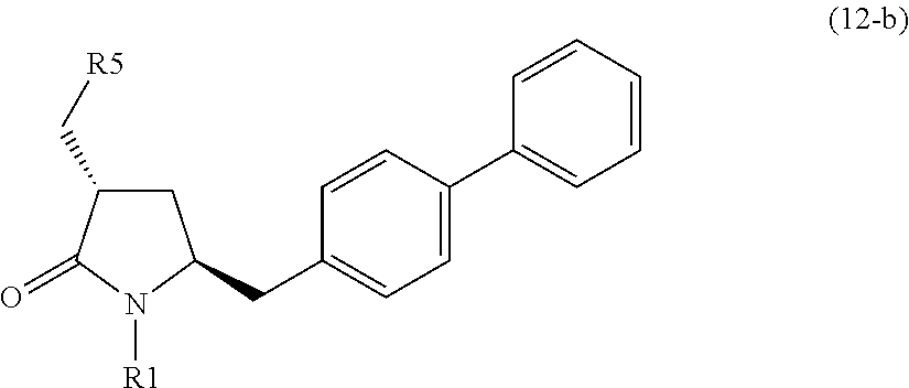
C1=CC(C2=CC=C(CC3CC(C[R5])C(=O)N3[R1])C=C2)=CC=C1
